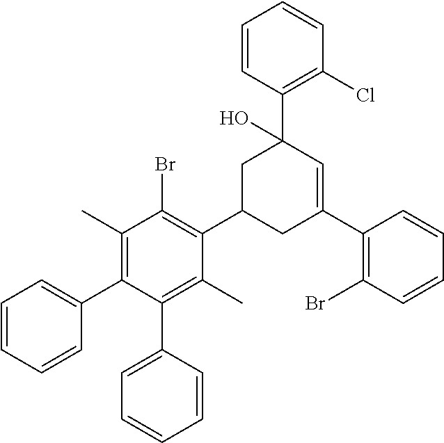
C1(C2=CC=CC=C2)=C(C)C(Br)=C(C2CC(C3=C(Br)C=CC=C3)=CC(C3=C(Cl)C=CC=C3)(O)C2)C(C)=C1C1=CC=CC=C1
